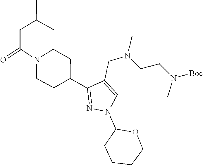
C(CN(C)[Boc])N(C)CC1=CN(C2CCCCO2)N=C1C1CCN(C(=O)CC(C)C)CC1
